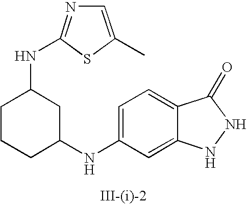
N1=C(NC2CCCC(NC3=CC=C4C(=C3)NNC4=O)C2)SC(C)=C1
